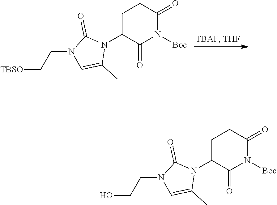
C1C(N2C(=O)N(CC[TBSO])C=C2C)C(=O)N([Boc])C(=O)C1.C1C(N2C(=O)N(CCO)C=C2C)C(=O)N([Boc])C(=O)C1
